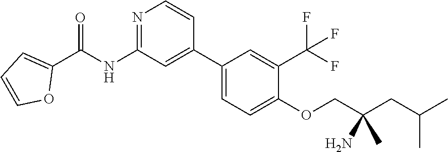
N1=C(NC(C2=CC=CO2)=O)C=C(C2=CC=C(OCC(CC(C)C)(C)N)C(C(F)(F)F)=C2)C=C1
